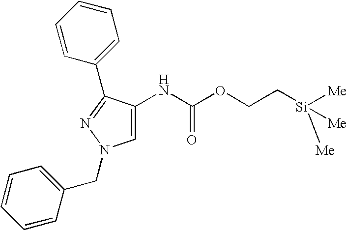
C1=C(NC(OCC[Si]([Me])([Me])[Me])=O)C(C2=CC=CC=C2)=NN1CC1=CC=CC=C1
